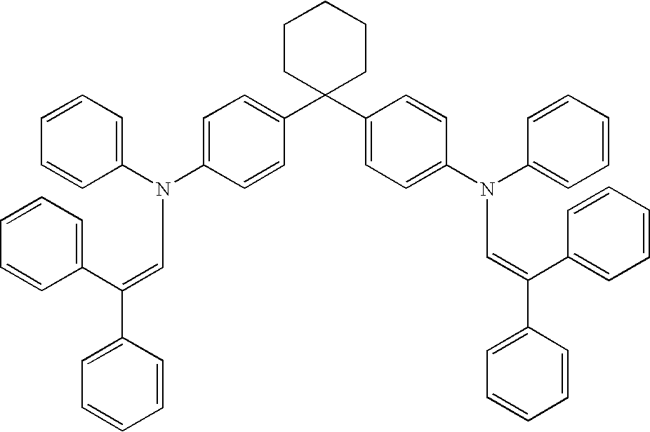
C1=CC=C(N(C2=CC=C(C3(C4=CC=C(N(C5=CC=CC=C5)C=C(C5=CC=CC=C5)C5=CC=CC=C5)C=C4)CCCCC3)C=C2)C=C(C2=CC=CC=C2)C2=CC=CC=C2)C=C1
